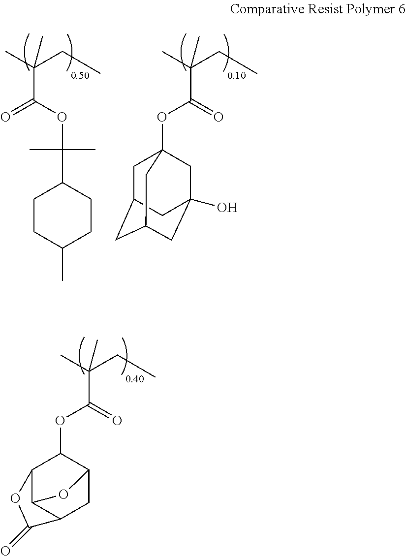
O=C(OC1C2C3C(CC1O3)C(=O)O2)C(C)(CC)C.O=C(OC12CC3CC(CC(O)(C1)C3)C2)C(C)(CC)C.O(C(=O)C(C)(CC)C)C(C)(C)C1CCC(C)CC1
